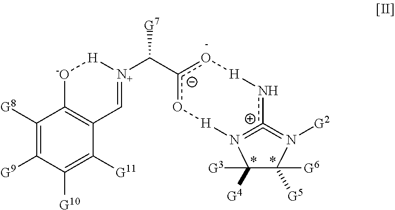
C1([G8])=C([G9])C([G10])=C([G11])C2=C1[-O][H][N+](C([c-]1[o-][H]n[c+]3=N([H]o1)C([G3])([G4])C([G5])([G6])N=3[G2])[G7])=C2
